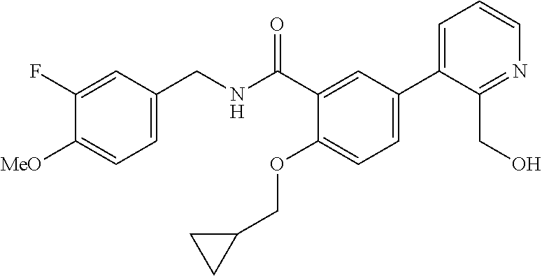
C1=C(CNC(C2=CC(C3=CC=CN=C3CO)=CC=C2OCC2CC2)=O)C=C(F)C([MeO])=C1
